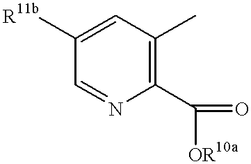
C1=C([R11b])C=NC(C([OR10a])=O)=C1C
